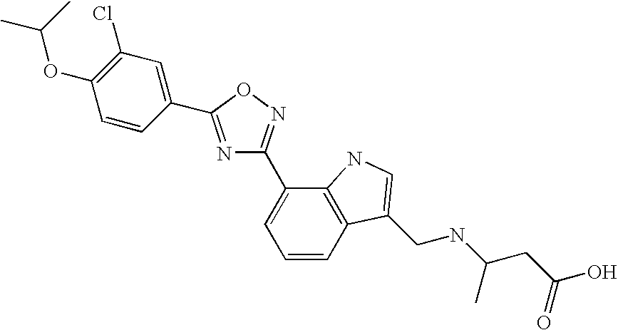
C1(C2=NOC(C3=CC(Cl)=C(OC(C)C)C=C3)=N2)=CC=CC2=C1NC=C2CNC(CC(O)=O)C
